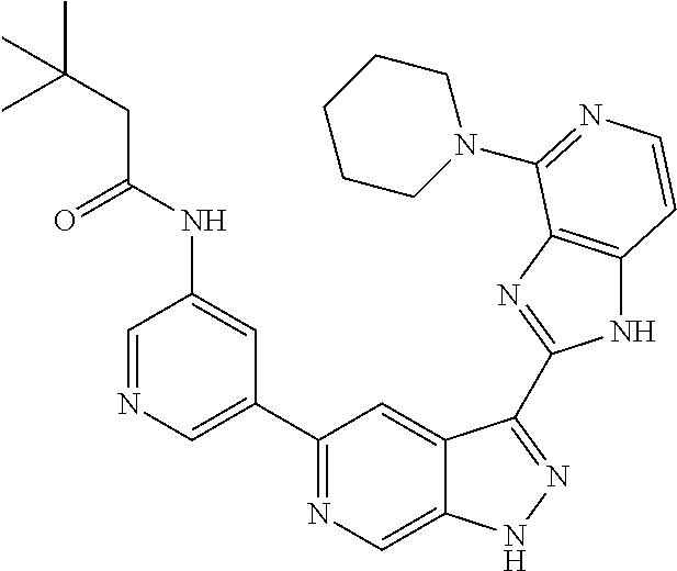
C1=NC=C(C2=NC=C3C(=C2)C(C2=NC4=C(N2)C=CN=C4N2CCCCC2)=NN3)C=C1NC(CC(C)(C)C)=O
